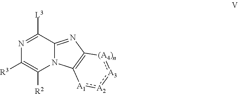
C1([L3])=NC([R3])=C([R2])N2C1=NC1=C2[A1]:[A2]:[A3]:[(A4)n]1
